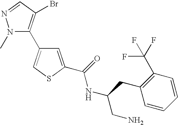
C1=C(C(=O)NC(CN)CC2=C(C(F)(F)F)C=CC=C2)SC=C1C1=C(Br)C=NN1C
